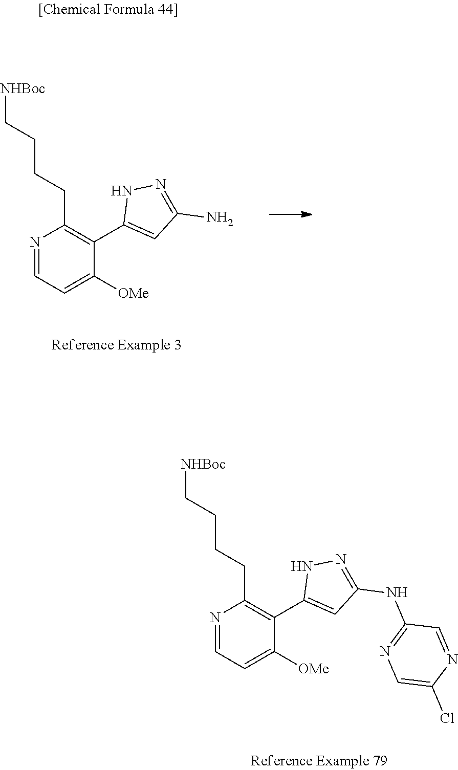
N1=CC=C([OMe])C(C2=CC(N)=NN2)=C1CCCC[NHBoc].N1=CC=C([OMe])C(C2=CC(NC3=NC=C(Cl)N=C3)=NN2)=C1CCCC[NHBoc]
